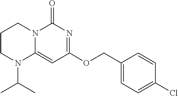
C1CN(C(C)C)C2=CC(OCC3=CC=C(Cl)C=C3)=NC(=O)N2C1
